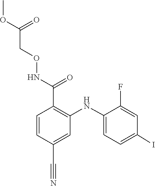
C1=C(NC2=C(C(NOCC(=O)OC)=O)C=CC(C#N)=C2)C(F)=CC(I)=C1
